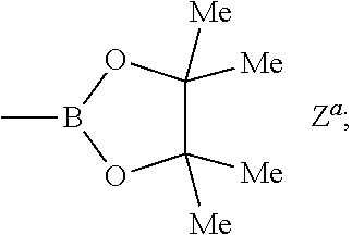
C1([Me])([Me])C([Me])([Me])OB(C)O1
